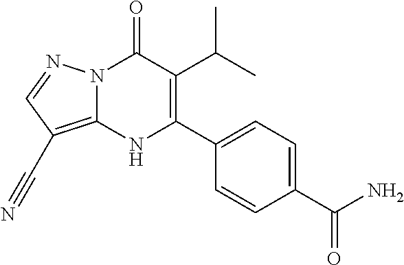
N12C(=C(C#N)C=N1)NC(C1=CC=C(C(N)=O)C=C1)=C(C(C)C)C2=O
